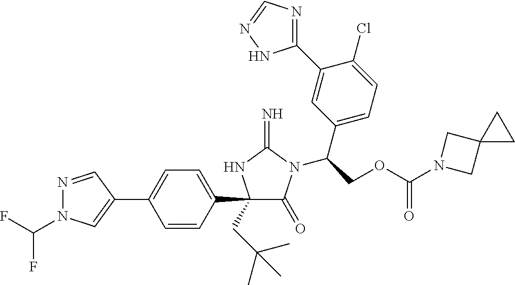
N1=CC(C2=CC=C(C3(CC(C)(C)C)C(=O)N(C(COC(N4CC5(C4)CC5)=O)C4=CC=C(Cl)C(C5=NC=NN5)=C4)C(=N)N3)C=C2)=CN1C(F)F
